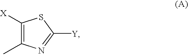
C1([X])=C(C)N=C([Y])S1
